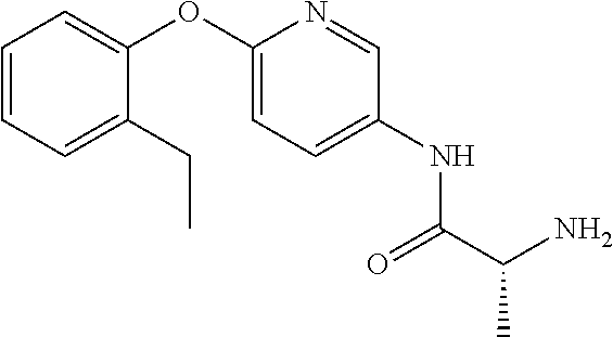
C1=CC=C(CC)C(OC2=CC=C(NC(C(N)C)=O)C=N2)=C1
